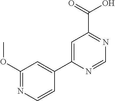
C1=C(C2=CC(OC)=NC=C2)N=CN=C1C(=O)O
